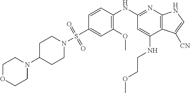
C1=CC(NC2=NC3=C(C(NCCOC)=C2)C([CN])=CN3)=C(OC)C=C1S(N1CCC(N2CCOCC2)CC1)(=O)=O
